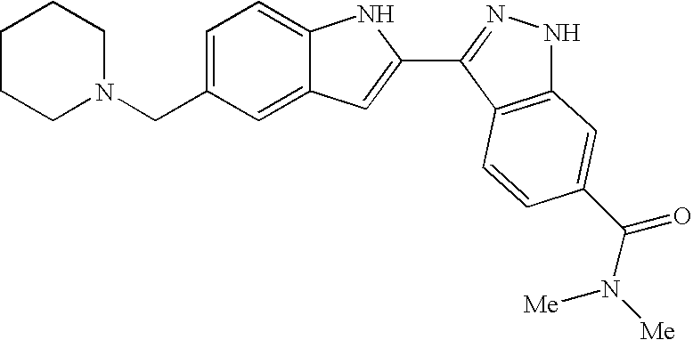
C1=C(CN2CCCCC2)C=C2C(=C1)NC(C1=NNC3=C1C=CC(C(N([Me])[Me])=O)=C3)=C2
